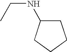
C1C(NCC)CCC1
